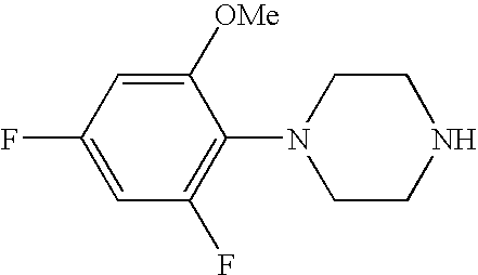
C1=C(F)C=C([OMe])C(N2CCNCC2)=C1F
